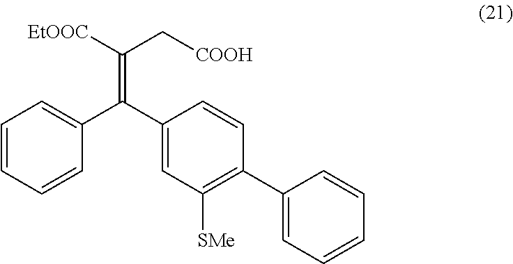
C1=CC=CC(C(C2=CC([SMe])=C(C3=CC=CC=C3)C=C2)=C([EtOOC])C[COOH])=C1
